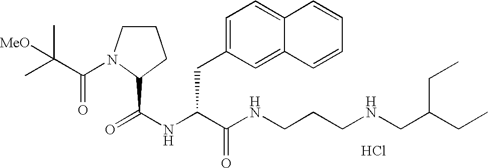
Cl.N(C(C(NCCCNCC(CC)CC)=O)CC1=CC=C2C(=C1)C=CC=C2)C(=O)C1N(C(=O)C(C)(C)[MeO])CCC1
